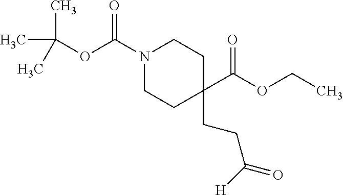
N1(C(OC(C)(C)C)=O)CCC(C(OCC)=O)(CCC(=O)[H])CC1
